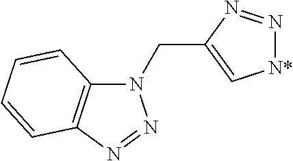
N1(CC2=C[N*]N=N2)C2=C(N=N1)C=CC=C2
